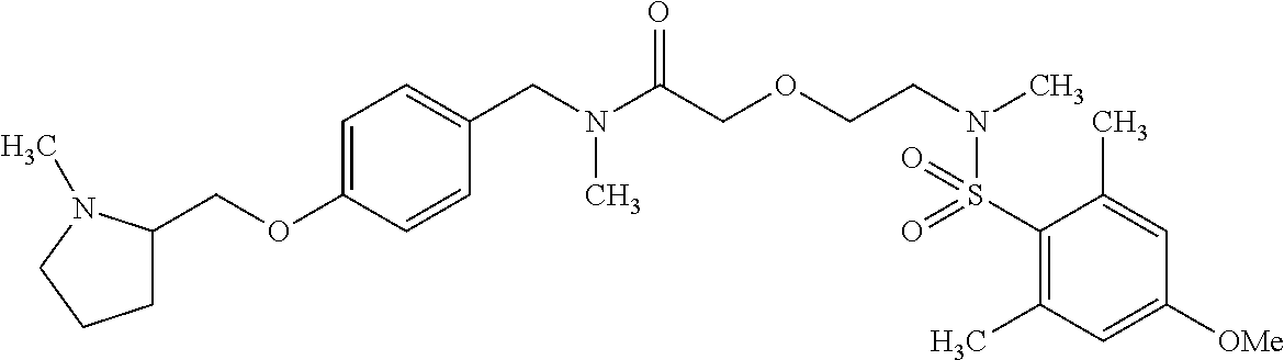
C(N(C(COCCN(C)S(=O)(=O)C1=C(C)C=C([OMe])C=C1C)=O)C)C1=CC=C(OCC2CCCN2C)C=C1
